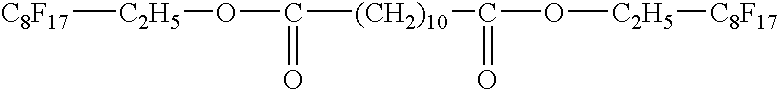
[C8F17][C2H5]OC([(CH2)10]C(=O)O[C2H5][C8F17])=O
